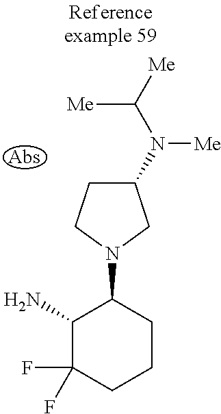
NC1C(F)(F)CCCC1N1CC(N(C([Me])[Me])[Me])CC1
